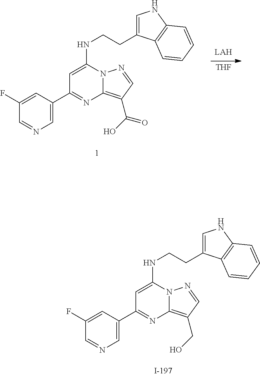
C1=C(C2=NC3=C(C(=O)O)C=NN3C(NCCC3=CNC4=C3C=CC=C4)=C2)C=C(F)C=N1.[THF].C1=C(C2=NC3=C(CO)C=NN3C(NCCC3=CNC4=C3C=CC=C4)=C2)C=C(F)C=N1
